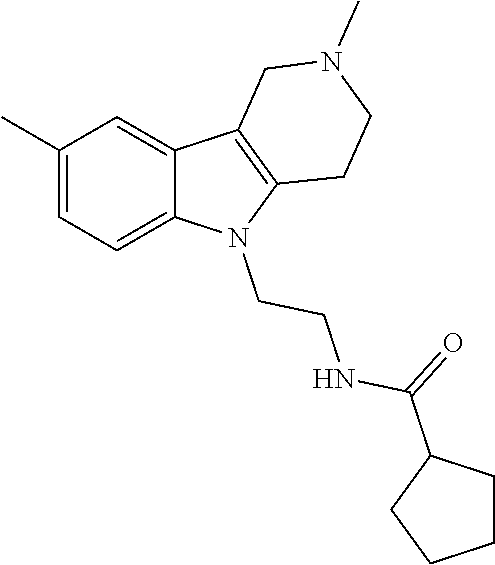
C1(C)=CC=C2C(=C1)C1=C(N2CCNC(=O)C2CCCC2)CCN(C)C1
